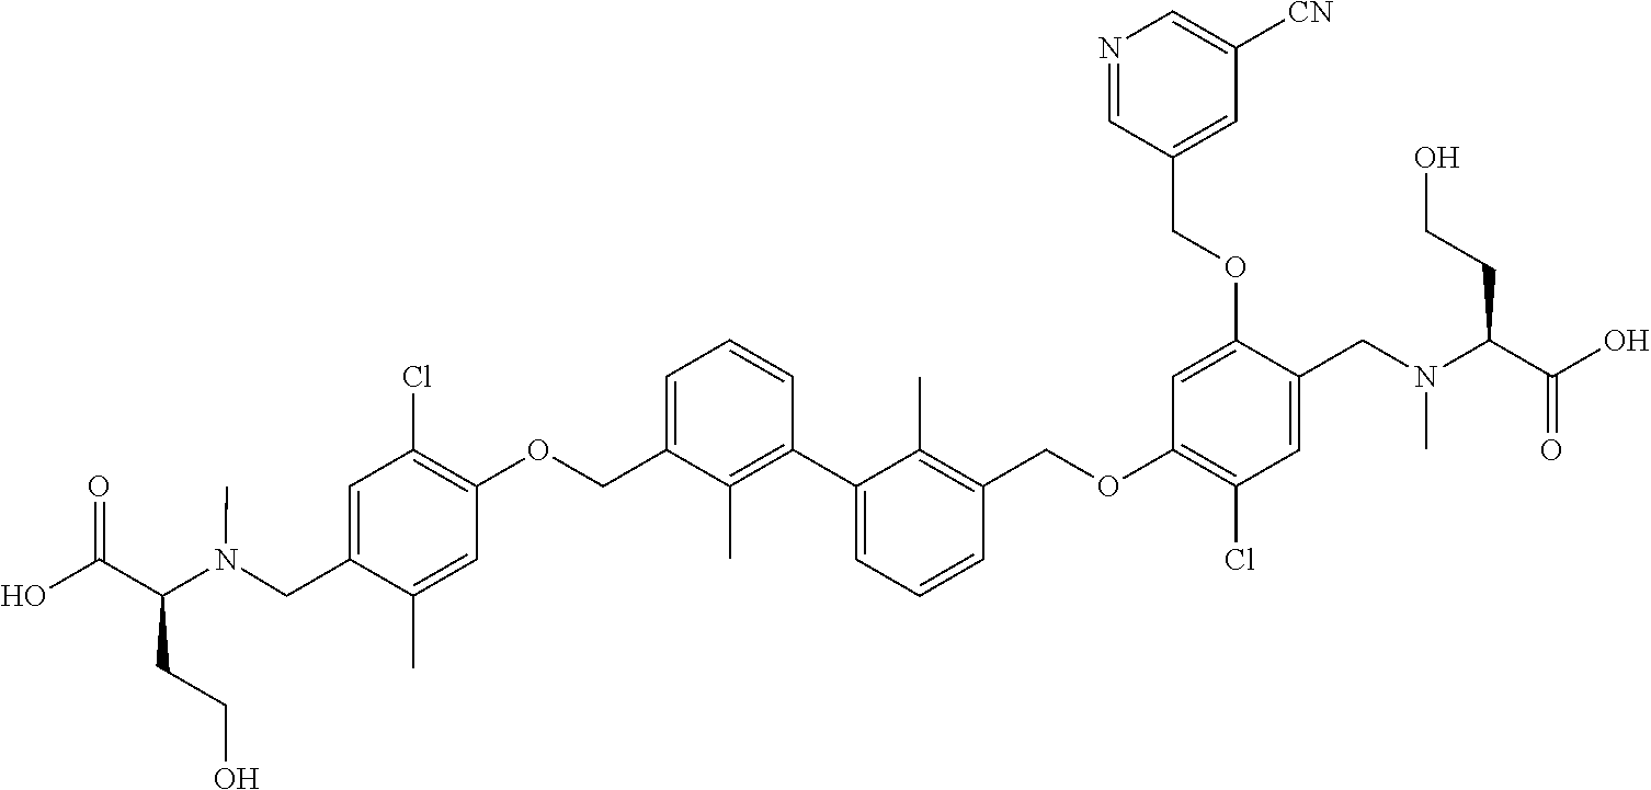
C1=C(CN(C(C(O)=O)CCO)C)C(C)=CC(OCC2=CC=CC(C3=CC=CC(COC4=C(Cl)C=C(CN(C(C(O)=O)CCO)C)C(OCC5=CC([CN])=CN=C5)=C4)=C3C)=C2C)=C1Cl
